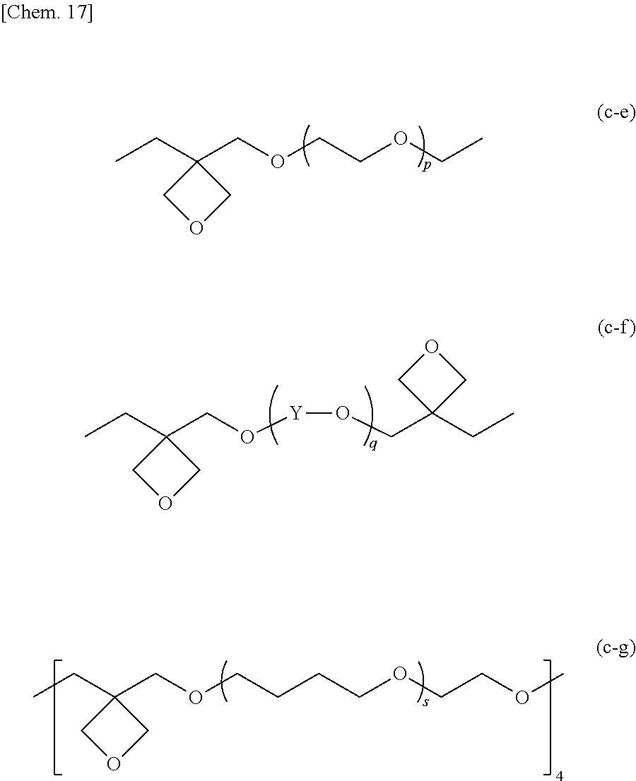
CCC1(COCCOCC)COC1.CCC1(CO[Y]OCC2(CC)COC2)COC1.CCC1(COCCCCOCCOC)COC1
